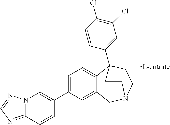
C1=C(C2=CC=C3C(=C2)CN2CCC3(C3=CC(Cl)=C(Cl)C=C3)CC2)C=CC2=NC=NN12
